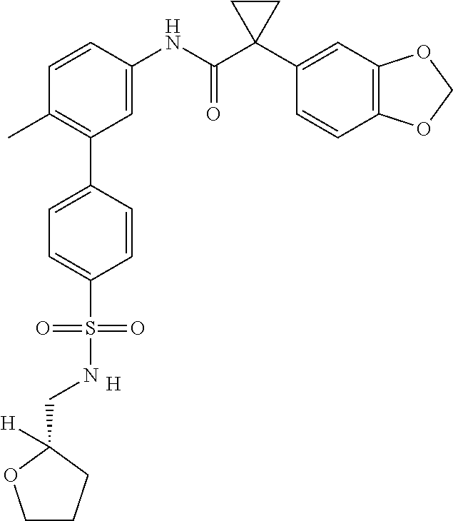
C1=C(NC(C2(C3=CC4=C(C=C3)OCO4)CC2)=O)C=CC(C)=C1C1=CC=C(S(=O)(=O)NCC2([H])OCCC2)C=C1.[H]
